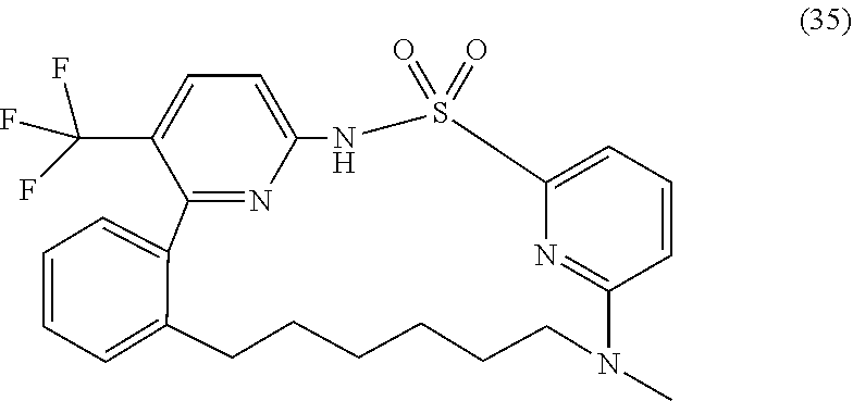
C12=CC=CC=C1CCCCCCN(C)C1=NC(=CC=C1)S(=O)(=O)NC1=CC=C(C(F)(F)F)C2=N1
